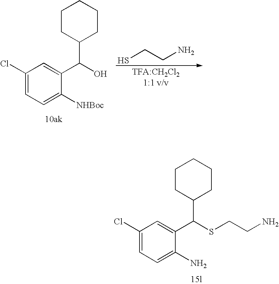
C1(Cl)=CC=C([NHBoc])C(C(O)C2CCCCC2)=C1.SCCN.C1(Cl)=CC=C(N)C(C(SCCN)C2CCCCC2)=C1
